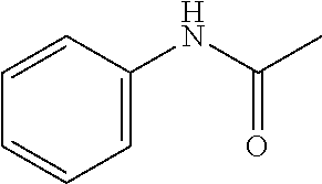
C1=CC=CC=C1NC(C)=O
